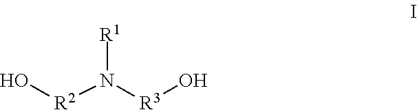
[R1]N([R3]O)[R2]O
